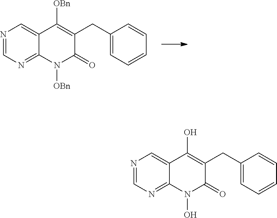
N1=CN=C2C(=C1)C([OBn])=C(CC1=CC=CC=C1)C(=O)N2[OBn].N1=CN=C2C(=C1)C(O)=C(CC1=CC=CC=C1)C(=O)N2O
